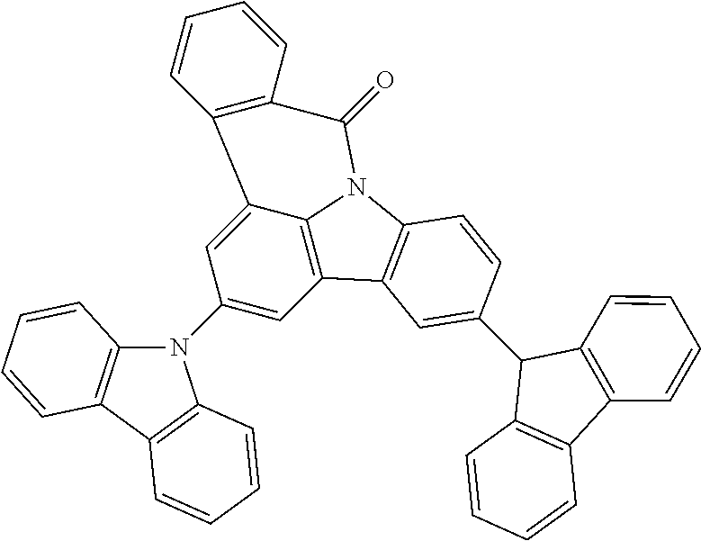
C1(N2C3=C(C4=C2C=CC=C4)C=CC=C3)=CC2=C3C(=C1)C1=C(C(=O)N3C3=C2C=C(C2C4=C(C5=C2C=CC=C5)C=CC=C4)C=C3)C=CC=C1
